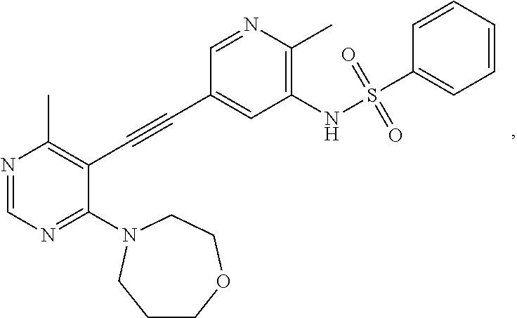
N1=CN=C(N2CCOCCC2)C(C#CC2=CC(NS(C3=CC=CC=C3)(=O)=O)=C(C)N=C2)=C1C
